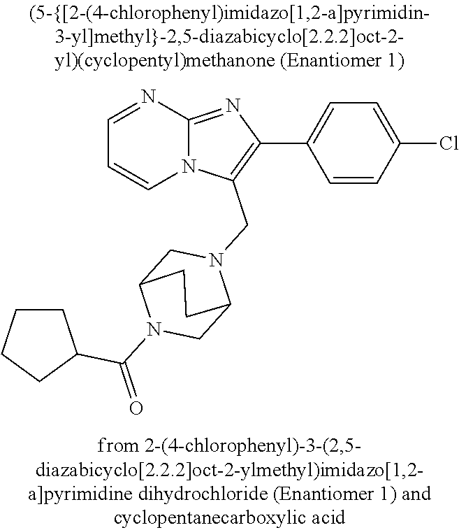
N12C(=NC(C3=CC=C(Cl)C=C3)=C1CN1CC3N(C(=O)C4CCCC4)CC1CC3)N=CC=C2
